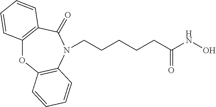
C12=C(C(=O)N(CCCCCC(NO)=O)C3=C(O1)C=CC=C3)C=CC=C2
